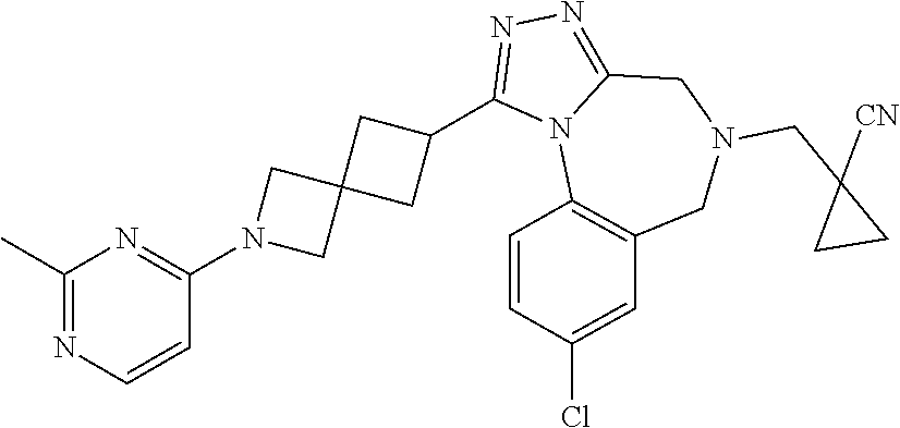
C1(C)=NC=CC(N2CC3(C2)CC(C2=NN=C4N2C2=C(CN(CC5([CN])CC5)C4)C=C(Cl)C=C2)C3)=N1
